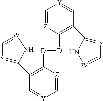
C1=[Z]C([D][D]C2=C(C3=NC=[W]N3)C=[Y]C=[Z]2)=C(C2=NC=[W]N2)C=[Y]1
